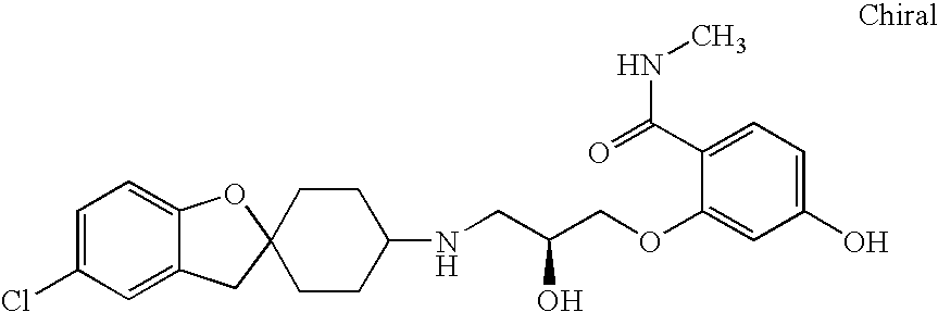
C1=C(Cl)C=C2C(=C1)OC1(C2)CCC(NCC(COC2=CC(O)=CC=C2C(=O)NC)O)CC1
